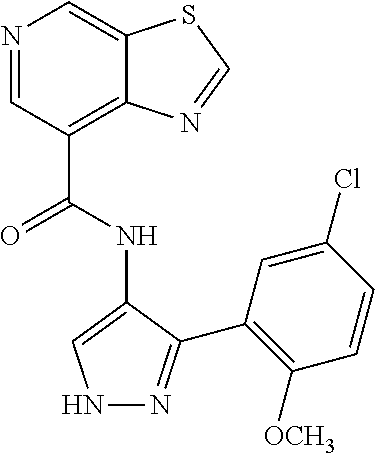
N1=CC(C(NC2=CNN=C2C2=C([OCH3])C=CC(Cl)=C2)=O)=C2C(=C1)SC=N2
